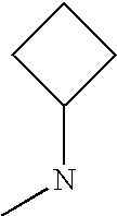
C1CC(NC)C1
